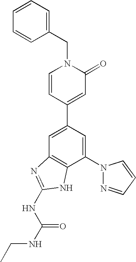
C1=C(C2=CC(=O)N(CC3=CC=CC=C3)C=C2)C=C(N2N=CC=C2)C2=C1N=C(NC(=O)NCC)N2
